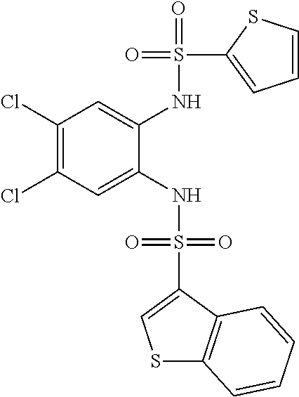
C1(Cl)=C(Cl)C=C(NS(=O)(=O)C2=CSC3=C2C=CC=C3)C(NS(=O)(C2=CC=CS2)=O)=C1
